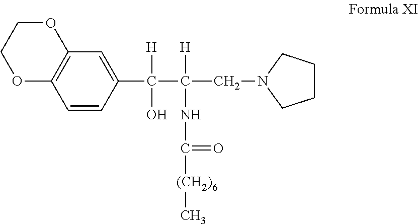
C1(C(C(CN2CCCC2)([H])NC([(CH2)6]C)=O)([H])O)=CC2=C(C=C1)OCCO2
